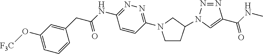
C1CC(N2N=NC(C(NC)=O)=C2)CN1C1=NN=C(NC(CC2=CC(O[F3C])=CC=C2)=O)C=C1
